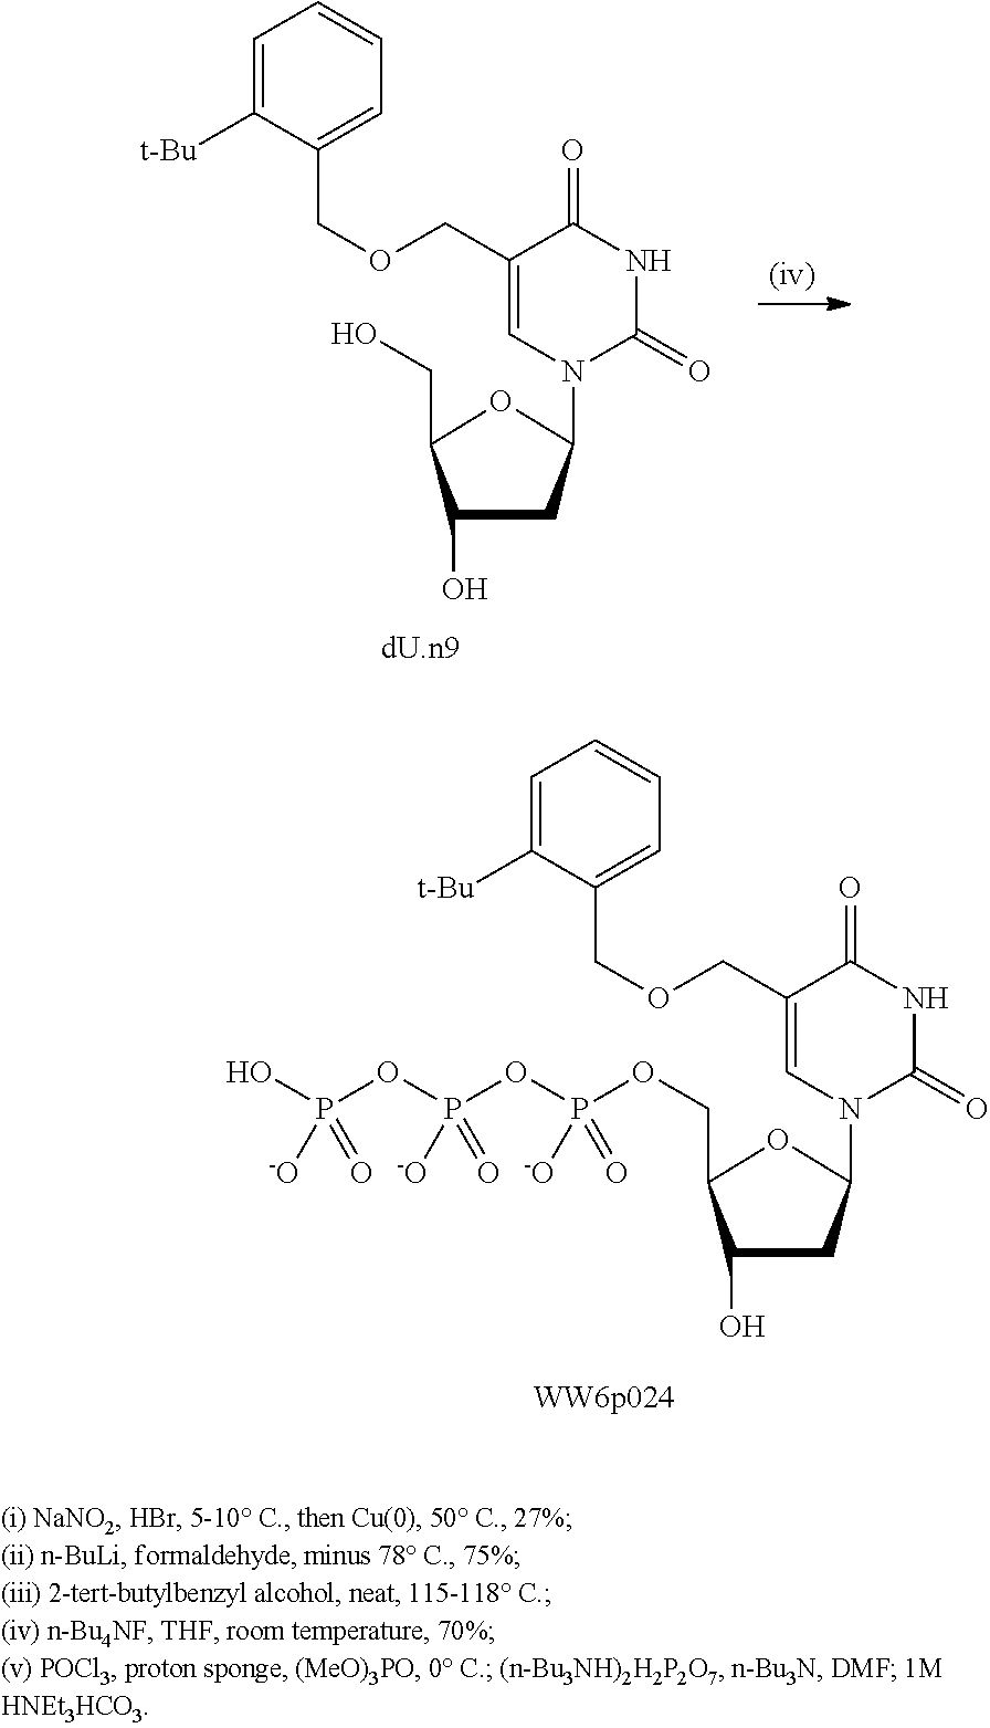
C1(O)CC(N2C=C(COCC3=CC=CC=C3[t-Bu])C(=O)NC2=O)OC1COP(OP(OP(O)([-O])=O)([-O])=O)([-O])=O.C1(O)CC(N2C=C(COCC3=CC=CC=C3[t-Bu])C(=O)NC2=O)OC1CO
